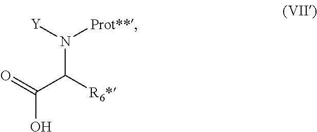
N(C(C(O)=O)[R6*])([Y])[Prot**]
